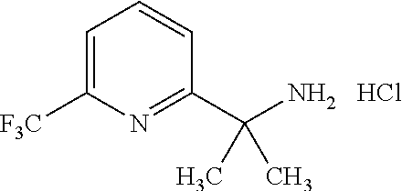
C1=C([F3C])N=C(C(N)(C)C)C=C1.Cl
